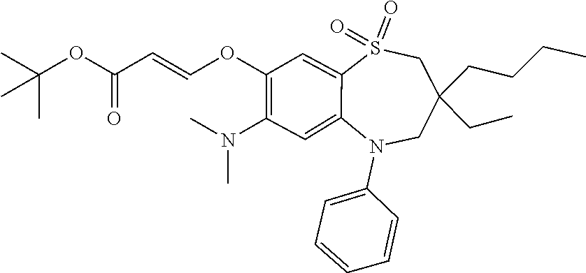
N(C)(C)C1=C(OC=CC(OC(C)(C)C)=O)C=C2S(=O)(=O)CC(CCCC)(CC)CN(C3=CC=CC=C3)C2=C1
